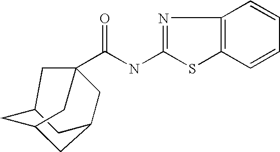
C12=C(C=CC=C1)SC(NC(C13CC4CC(C1)CC(C4)C3)=O)=N2
